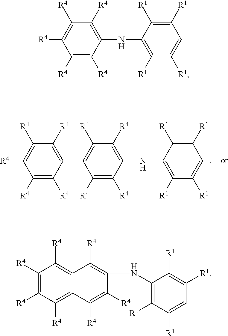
C1([R4])=C([R4])C(NC2=C([R1])C([R1])=CC([R1])=C2[R1])=C([R4])C([R4])=C1C1=C([R4])C([R4])=C([R4])C([R4])=C1[R4].C1([R4])=C([R4])C([R4])=C2C(=C1[R4])C([R4])=C(NC1=C([R1])C([R1])=CC([R1])=C1[R1])C([R4])=C2[R4].[R4]C1=C([R4])C([R4])=C(NC2=C([R1])C([R1])=CC([R1])=C2[R1])C([R4])=C1[R4]
